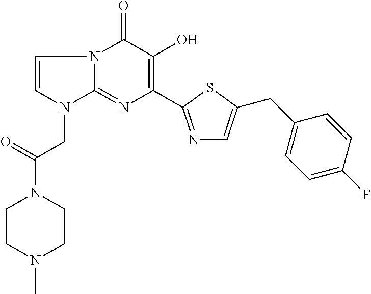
N12C(=NC(C3=NC=C(CC4=CC=C(F)C=C4)S3)=C(O)C1=O)N(CC(N1CCN(C)CC1)=O)C=C2
